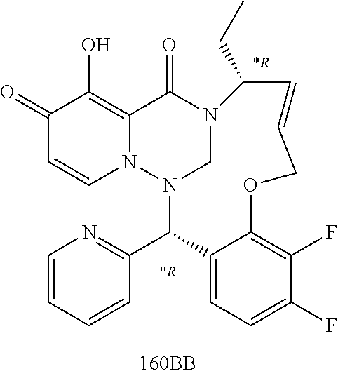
C1(=O)C=CN2C(=C1O)C(=O)N1CN2C(C2=NC=CC=C2)C2=CC=C(F)C(F)=C2OCC=CC1CC.[*R].[*R]
